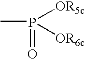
CP([OR5c])([OR6c])=O
